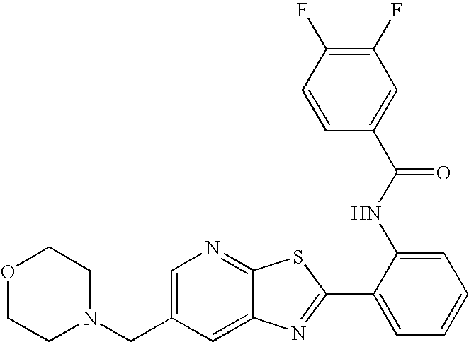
C1=C(CN2CCOCC2)C=C2C(=N1)SC(C1=CC=CC=C1NC(C1=CC(F)=C(F)C=C1)=O)=N2
